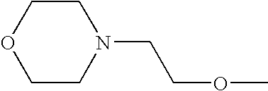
C1CN(CCOC)CCO1
